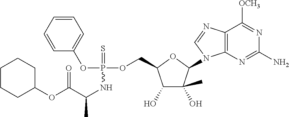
C1(O)C(C)(O)C(N2C3=C(N=C2)C([OCH3])=NC(N)=N3)OC1COP(OC1=CC=CC=C1)(=S)NC(C)C(OC1CCCCC1)=O
